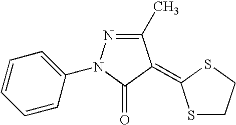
C1(C)=NN(C2=CC=CC=C2)C(=O)C1=C1SCCS1
